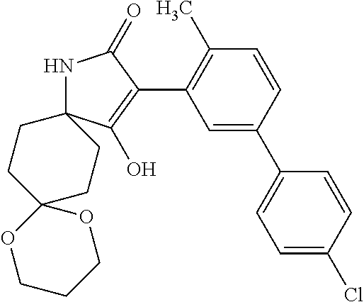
N1C2(C(O)=C(C3=C(C)C=CC(C4=CC=C(Cl)C=C4)=C3)C1=O)CCC1(CC2)OCCCO1
